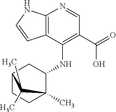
C12=C(C(NC3CC4CCC3(C)C4(C)C)=C(C(=O)O)C=N1)C=CN2
